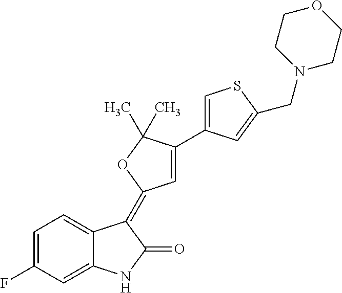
C1=C(F)C=C2C(=C1)C(=C1C=C(C3=CSC(CN4CCOCC4)=C3)C(C)(C)O1)C(=O)N2
